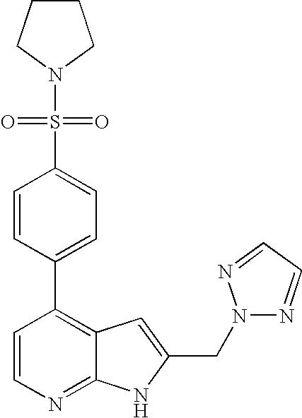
C1CCN(S(C2=CC=C(C3=C4C(=NC=C3)NC(CN3N=CC=N3)=C4)C=C2)(=O)=O)C1
